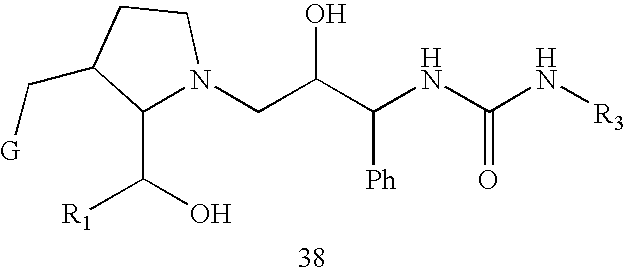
C1(C(O)[R1])N(CC(C(NC(N[R3])=O)[Ph])O)CCC1C[G]
